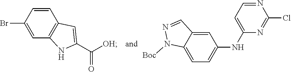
C1=CC2=C(NC(C(=O)[OH])=C2)C=C1Br.C1=C2C(=CC=C1NC1=CC=NC(Cl)=N1)N([Boc])N=C2
